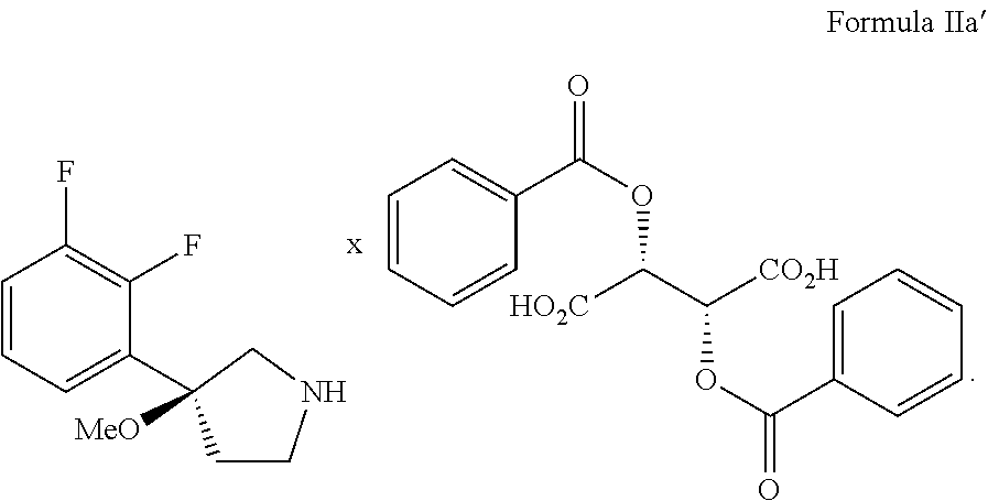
C1=CC=CC(C(=O)OC([HO2C])C(OC(C2=CC=CC=C2)=O)[CO2H])=C1.C1=CC=C(C2([MeO])CCNC2)C(F)=C1F
